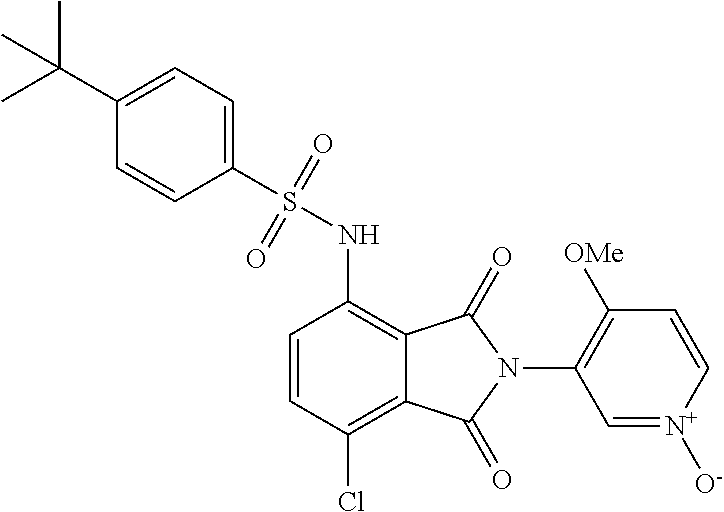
C1(S(NC2=C3C(=C(Cl)C=C2)C(=O)N(C2=C([OMe])C=C[N+]([O-])=C2)C3=O)(=O)=O)=CC=C(C(C)(C)C)C=C1
